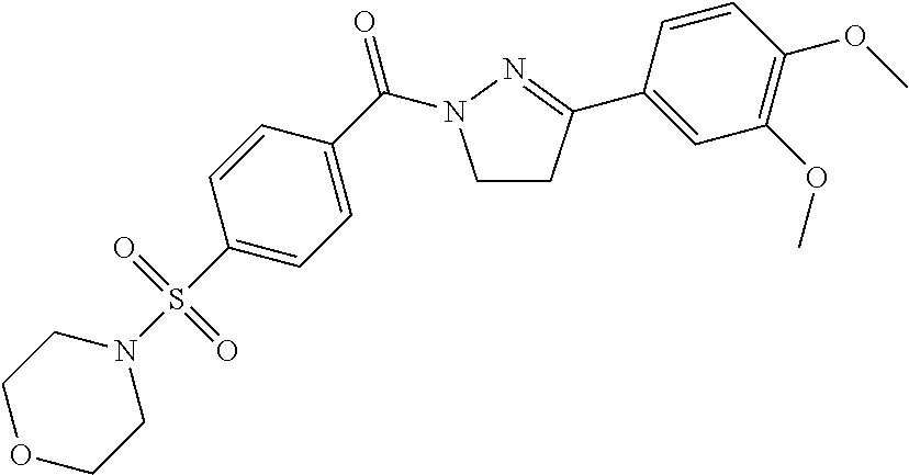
C1CC(C2=CC(OC)=C(OC)C=C2)=NN1C(C1=CC=C(S(N2CCOCC2)(=O)=O)C=C1)=O
